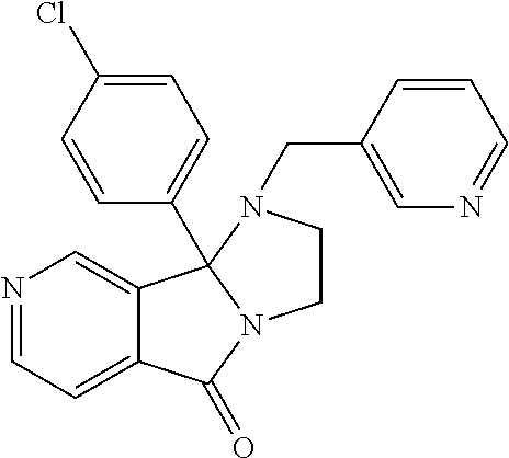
C1=NC=C2C(=C1)C(=O)N1CCN(CC3=CN=CC=C3)C21C1=CC=C(Cl)C=C1
